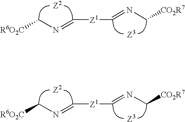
C(N=C[Z1]C=NC[CO2R7])[R6O2C].[Z2].[Z3].C(N=C[Z1]C=NC[CO2R7])[R6O2C].[Z2].[Z3]
